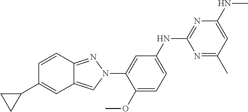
C1=CC2=NN(C3=CC(NC4=NC(NC)=CC(C)=N4)=CC=C3OC)C=C2C=C1C1CC1
